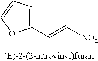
C1(C=C[NO2])=CC=CO1
